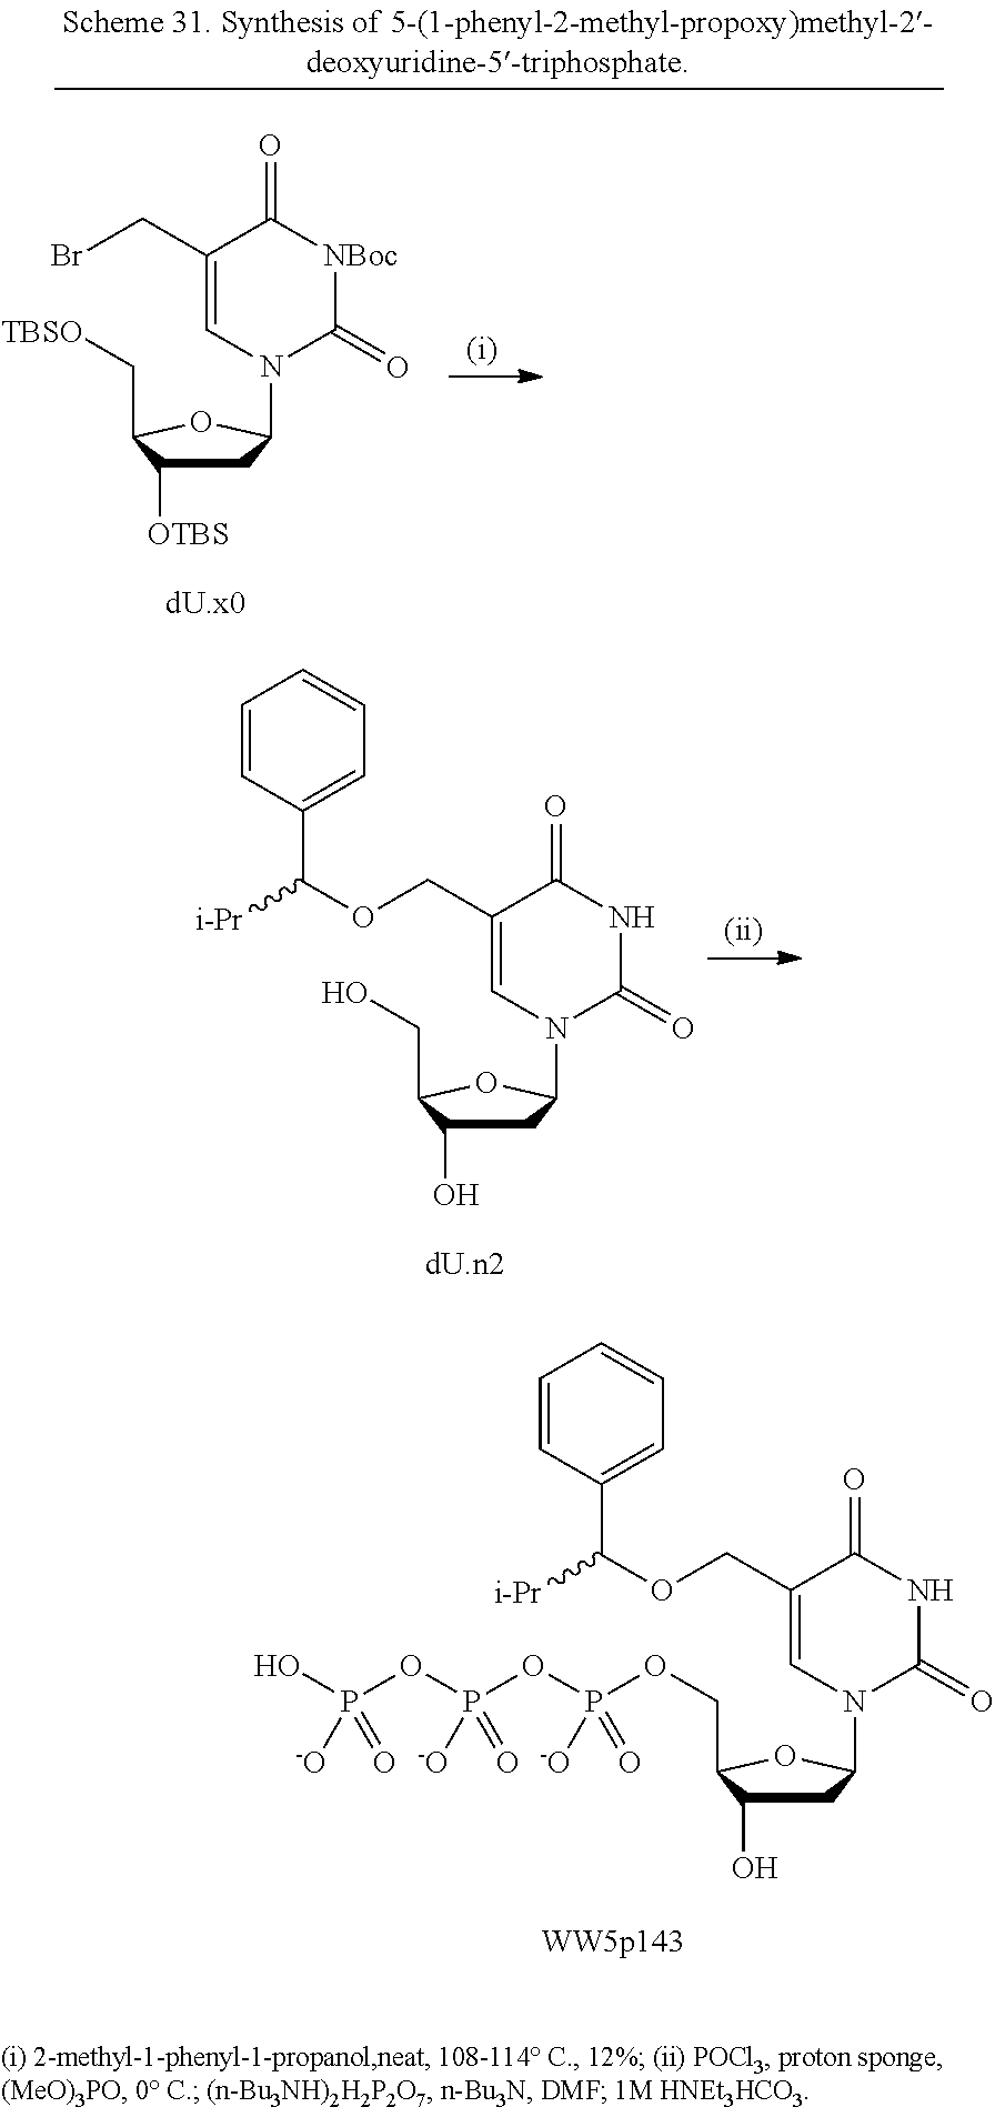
C1C([OTBS])C(C[TBSO])OC1N1C(=O)[NBoc]C(=O)C(CBr)=C1.C1C(O)C(CO)OC1N1C(=O)NC(=O)C(COC(C2=CC=CC=C2)[i-Pr])=C1.C1C(O)C(COP(OP(OP(O)([-O])=O)([-O])=O)(=O)[-O])OC1N1C(=O)NC(=O)C(COC(C2=CC=CC=C2)[i-Pr])=C1
